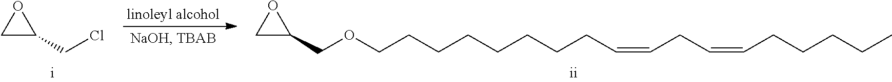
C1C(CCl)O1.C1C(COCCCCCCCCC=CCC=CCCCCC)O1
